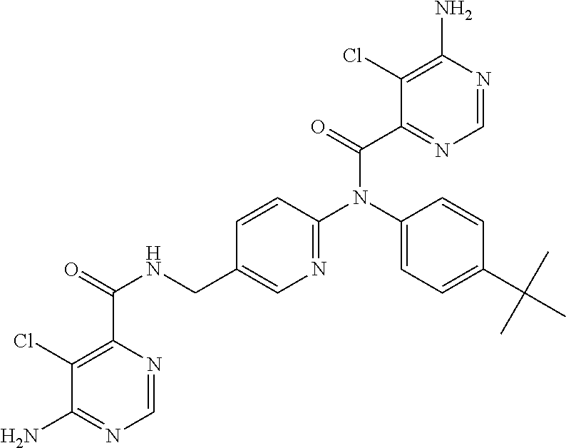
C1(CNC(C2=C(Cl)C(N)=NC=N2)=O)=CN=C(N(C2=CC=C(C(C)(C)C)C=C2)C(C2=NC=NC(N)=C2Cl)=O)C=C1
